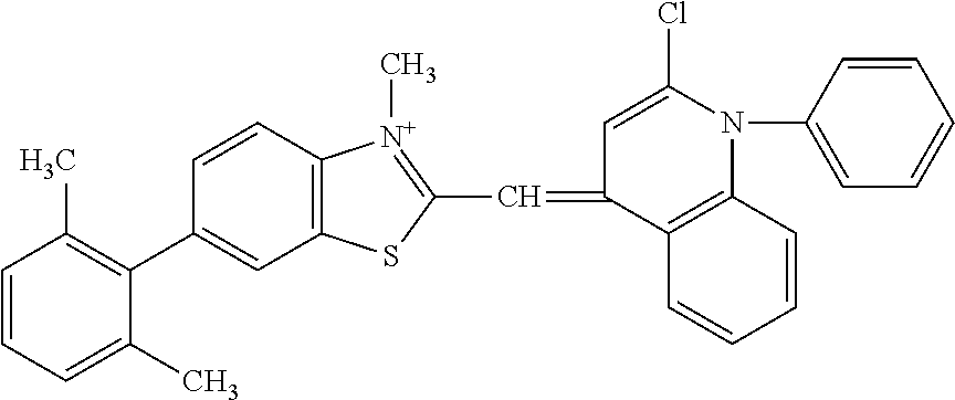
C1(C2=C(C)C=CC=C2C)=CC2=C(C=C1)[N+](C)=C(C=C1C=C(Cl)N(C3=CC=CC=C3)C3=C1C=CC=C3)S2
